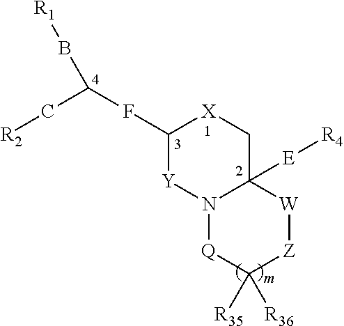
C1(FC(B[R1])C[R2])[Y]N2C([E][R4])(C[X]1)[W][Z]C([R35])([R36])[Q]2
